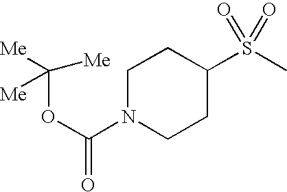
C1N(C(OC([Me])([Me])[Me])=O)CCC(S(C)(=O)=O)C1
